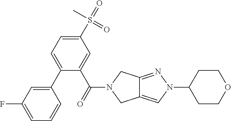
C12=CN(C3CCOCC3)N=C1CN(C(C1=CC(S(=O)(C)=O)=CC=C1C1=CC(F)=CC=C1)=O)C2
